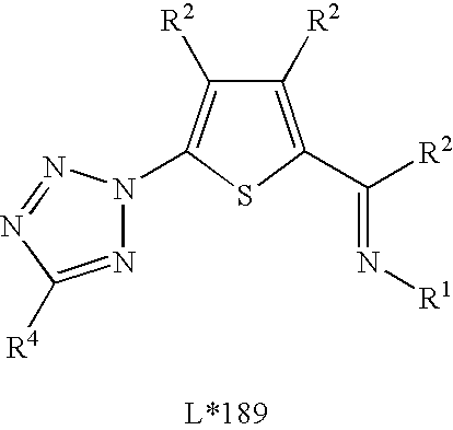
N(=C([R2])C1=C([R2])C([R2])=C(N2N=C([R4])N=N2)S1)[R1]
